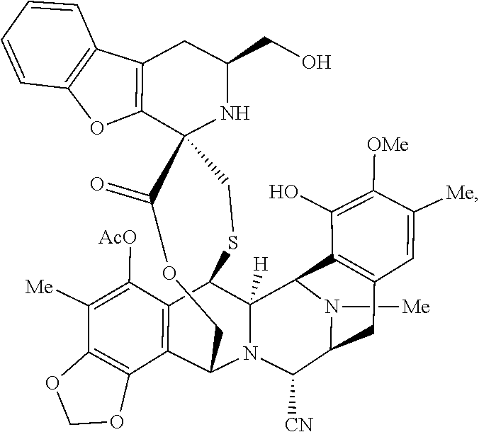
C1=CC=CC2=C1OC1=C2CC(CO)NC12C(=O)OCC1N3C([H])(C4C5=C(C=C([Me])C([OMe])=C5O)CC(N4[Me])C3[CN])C(SC2)C2=C1C1=C(C([Me])=C2[AcO])OCO1
